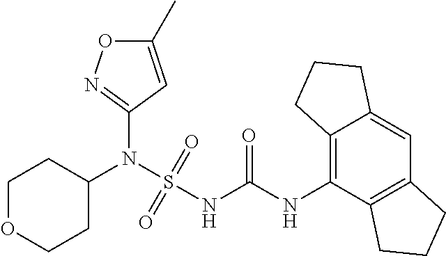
C1(N(S(NC(NC2=C3C(=CC4=C2CCC4)CCC3)=O)(=O)=O)C2CCOCC2)=NOC(C)=C1
